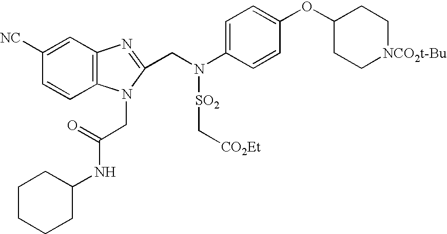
C1=CC2=C(C=C1[NC])N=C(CN(C1=CC=C(OC3CC[NCO2t-Bu]CC3)C=C1)[SO2]C[CO2Et])N2CC(NC1CCCCC1)=O
